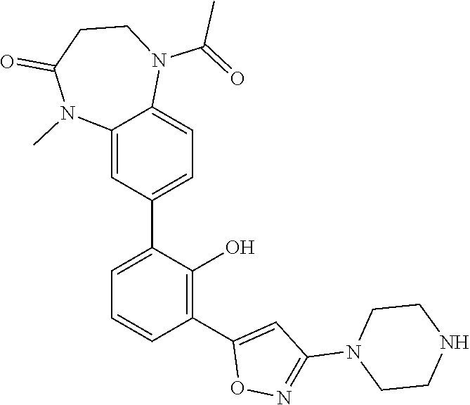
C1(C2=CC=CC(C3=CC(N4CCNCC4)=NO3)=C2O)=CC=C2C(=C1)N(C)C(=O)CCN2C(=O)C
